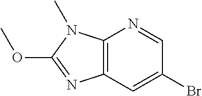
C12=C(C=C(Br)C=N1)N=C(OC)N2C
